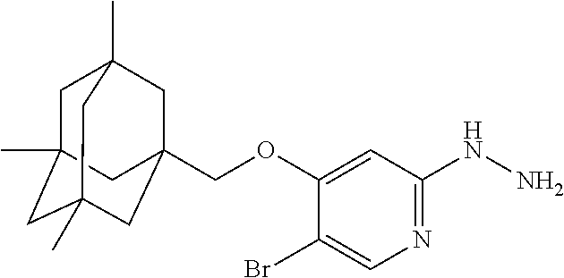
C(OC1=CC(NN)=NC=C1Br)C12CC3(C)CC(C)(CC(C)(C1)C3)C2
